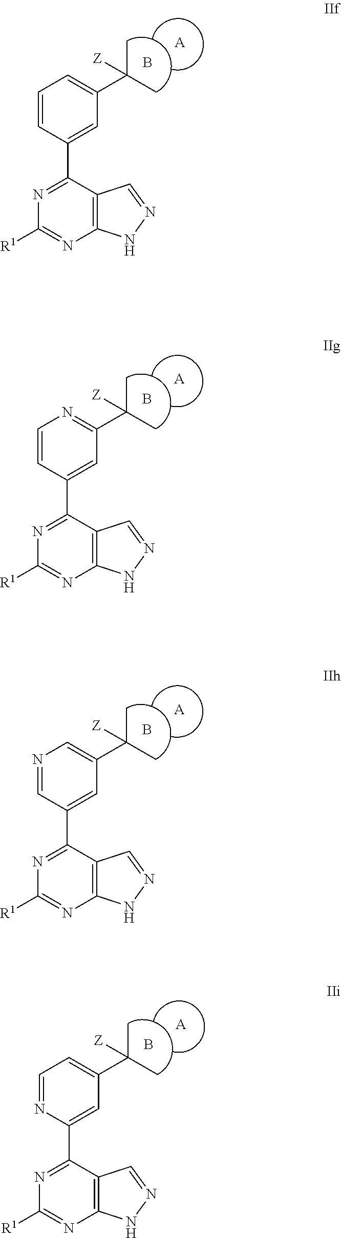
C1([R1])=NC2=C(C(C3=CC(C(C)(C)[Z])=CC=C3)=N1)C=NN2.B.[A].C1([R1])=NC2=C(C(C3=CC(C(C)(C)[Z])=NC=C3)=N1)C=NN2.B.[A].C1([R1])=NC2=C(C(C3=CC(C(C)(C)[Z])=CN=C3)=N1)C=NN2.B.[A].C1([R1])=NC2=C(C(C3=CC(C(C)(C)[Z])=CC=N3)=N1)C=NN2.B.[A]
